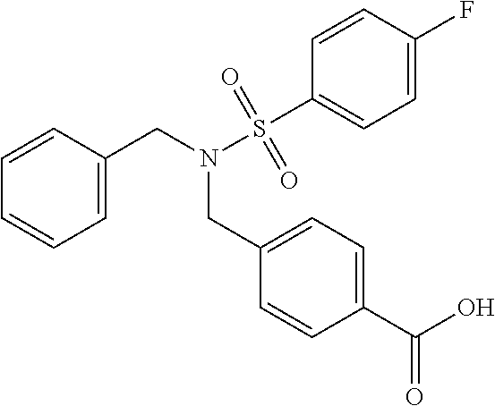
C1=C(CN(S(C2=CC=C(F)C=C2)(=O)=O)CC2=CC=C(C(O)=O)C=C2)C=CC=C1
